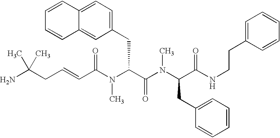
NC(CC=CC(N(C(C(N(C(C(NCCC1=CC=CC=C1)=O)CC1=CC=CC=C1)C)=O)CC1=CC=C2C(=C1)C=CC=C2)C)=O)(C)C
